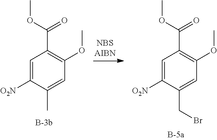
C1=C([O2N])C(C)=CC(OC)=C1C(OC)=O.C1=C([O2N])C(CBr)=CC(OC)=C1C(OC)=O
